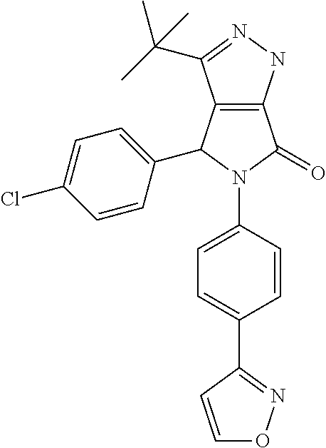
C12=C(C(C3=CC=C(Cl)C=C3)N(C3=CC=C(C4=NOC=C4)C=C3)C1=O)C(C(C)(C)C)=NN2
